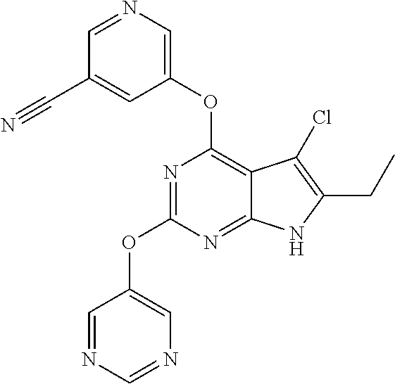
N1=C(OC2=CN=CN=C2)N=C2C(=C1OC1=CN=CC(C#N)=C1)C(Cl)=C(CC)N2
